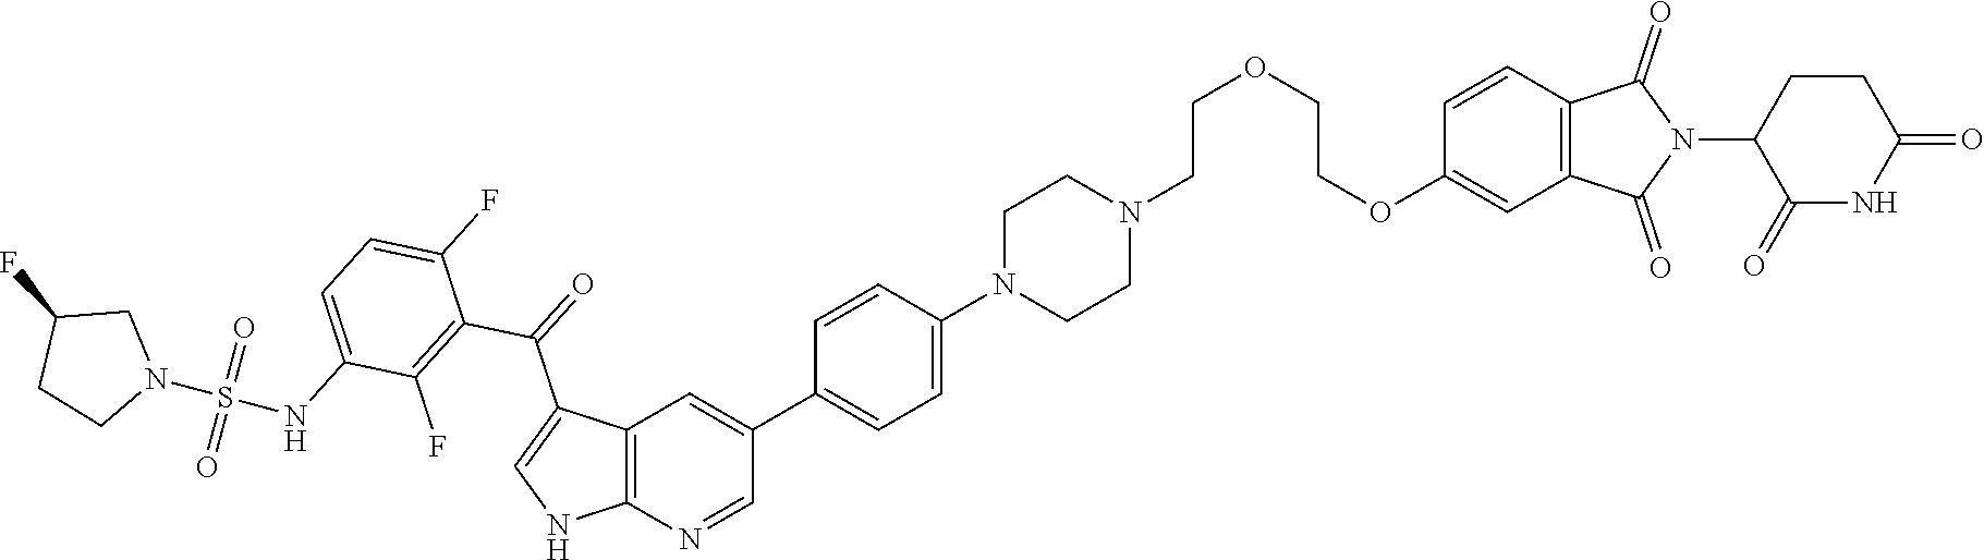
C12=C(N=CC(C3=CC=C(N4CCN(CCOCCOC5=CC6=C(C=C5)C(=O)N(C5C(=O)NC(=O)CC5)C6=O)CC4)C=C3)=C1)NC=C2C(C1=C(F)C(NS(=O)(=O)N2CC(F)CC2)=CC=C1F)=O
